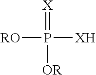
[RO]P([XH])(=[X])[OR]
